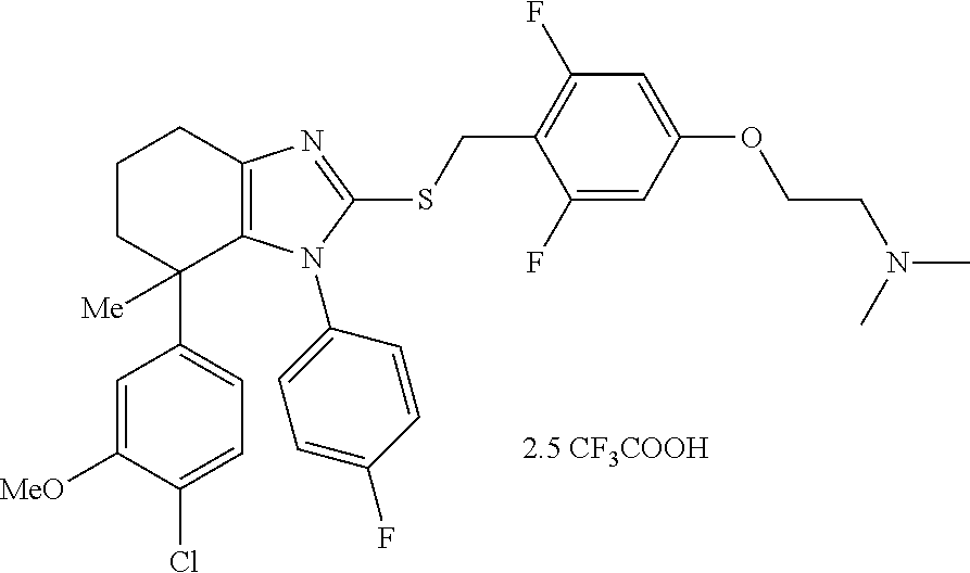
C1=C(Cl)C([MeO])=CC(C2([Me])C3=C(CCC2)N=C(SCC2=C(F)C=C(OCCN(C)C)C=C2F)N3C2=CC=C(F)C=C2)=C1
